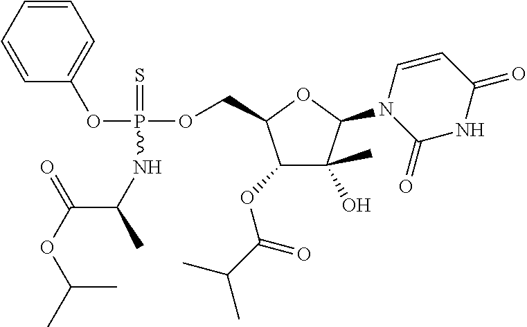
C1=CC=CC=C1OP(OCC1C(OC(C(C)C)=O)C(C)(O)C(N2C(=O)NC(=O)C=C2)O1)(=S)NC(C)C(OC(C)C)=O
